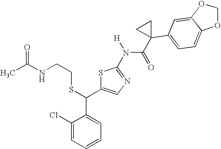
C1(Cl)=CC=CC=C1C(C1=CN=C(N(C(=O)C2(C3=CC=C4C(=C3)OCO4)CC2)[H])S1)SCCNC(C)=O
